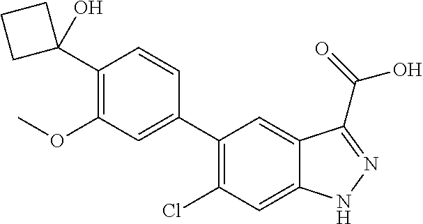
C1(C2(O)CCC2)=C(OC)C=C(C2=C(Cl)C=C3C(=C2)C(C(=O)O)=NN3)C=C1
